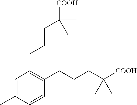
C1(CCCC([COOH])(C)C)=C(CCCC([COOH])(C)C)C=CC(C)=C1
